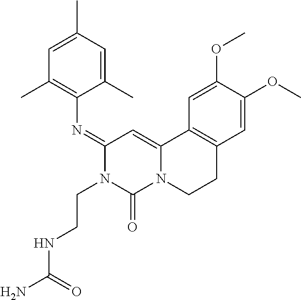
C1=C(C)C=C(C)C(N=C2N(CCNC(N)=O)C(=O)N3C(=C2)C2=C(CC3)C=C(OC)C(OC)=C2)=C1C
